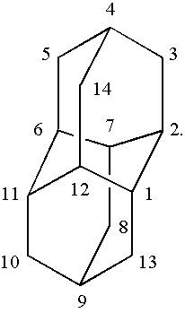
C12C3CC4CC1C1CC(CC3C1C4)C2
